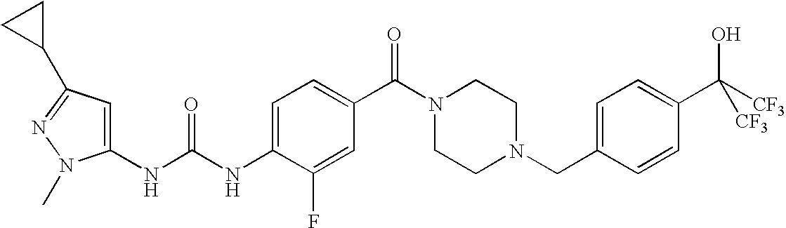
C1=C(NC(NC2=CC(C3CC3)=NN2C)=O)C(F)=CC(C(N2CCN(CC3=CC=C(C([CF3])(O)[CF3])C=C3)CC2)=O)=C1
